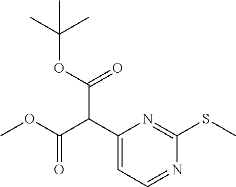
C1(C(C(=O)OC(C)(C)C)C(=O)OC)=CC=NC(SC)=N1
